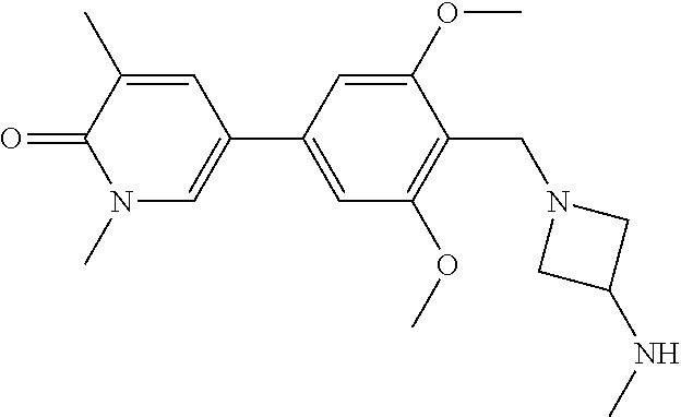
O=C1N(C)C=C(C2=CC(OC)=C(CN3CC(NC)C3)C(OC)=C2)C=C1C
